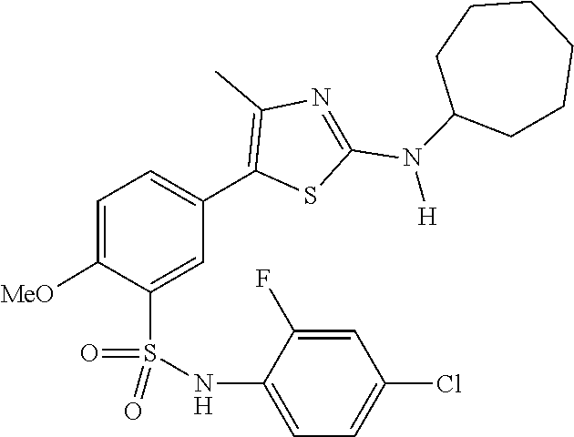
C1CC(N(C2=NC(C)=C(C3=CC=C([MeO])C(S(=O)(=O)NC4=CC=C(Cl)C=C4F)=C3)S2)[H])CCCC1
